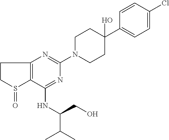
C1(NC(C(C)C)CO)=NC(N2CCC(O)(C3=CC=C(Cl)C=C3)CC2)=NC2=C1S(=O)CC2
